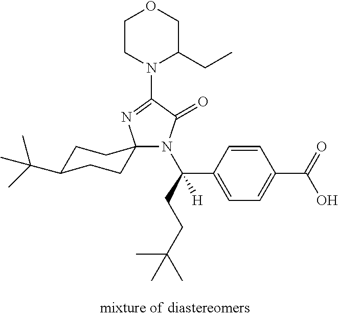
C1C(C(C)(C)C)CCC2(C1)N(C(CCC(C)(C)C)(C1=CC=C(C(=O)O)C=C1)[H])C(=O)C(N1C(CC)COCC1)=N2
